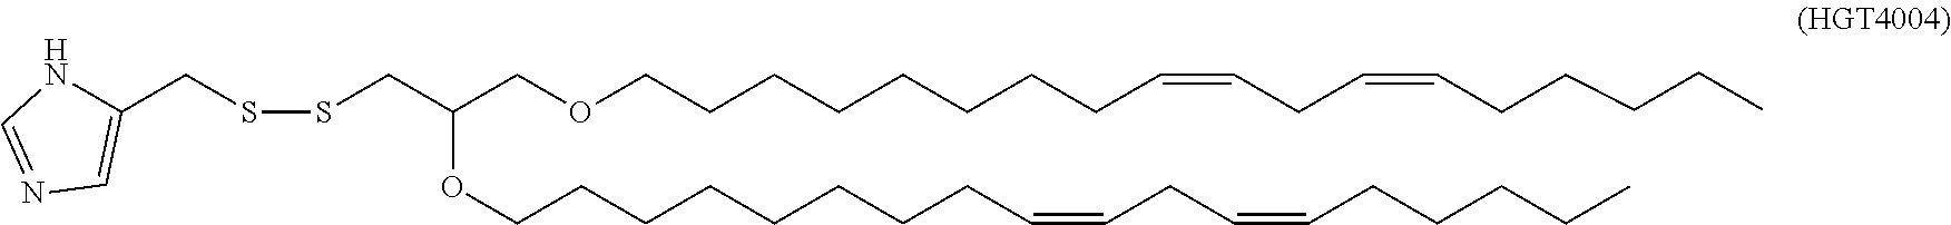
S(CC(COCCCCCCCCC=CCC=CCCCCC)OCCCCCCCCC=CCC=CCCCCC)SCC1=CN=CN1
